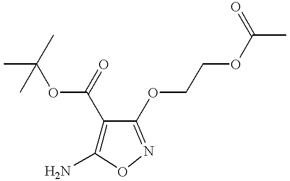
NC1=C(C(OC(C)(C)C)=O)C(OCCOC(C)=O)=NO1
